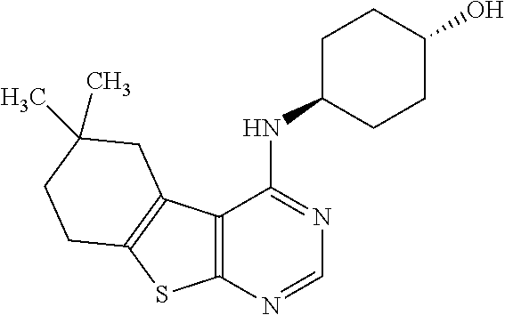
C12=C(C3=C(S1)CCC(C)(C)C3)C(NC1CCC(O)CC1)=NC=N2
